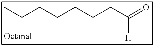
C(CC(=O)[H])CCCCC
